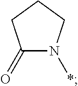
C1(=O)N(*)CCC1
